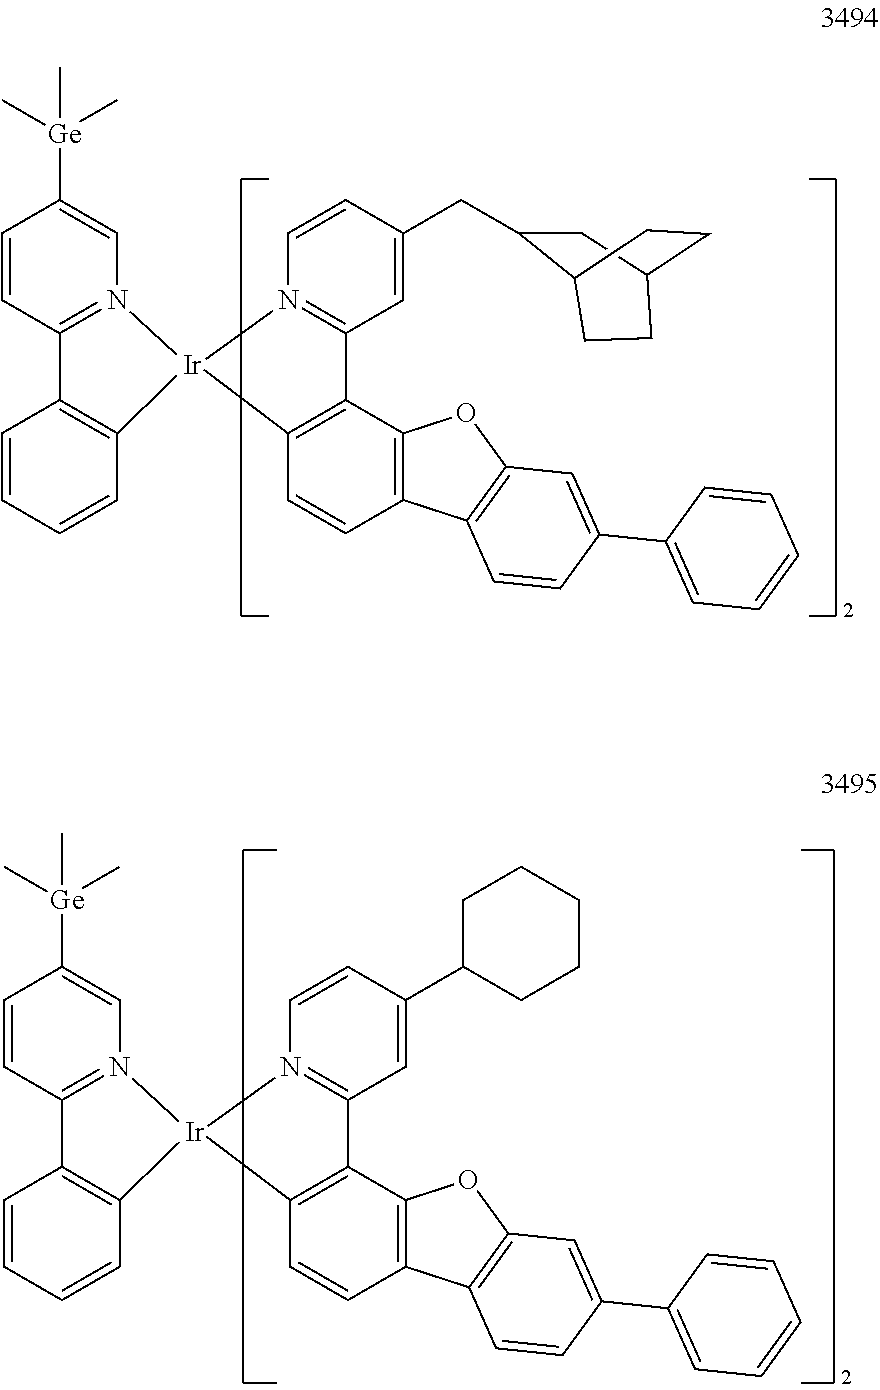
C1=CC2=N(C=C1[Ge](C)(C)C)[Ir]1(C3=C2C=CC=C3)N2=C(C=C(C3CCCCC3)C=C2)C2=C1C=CC1=C2OC2=C1C=CC(C1=CC=CC=C1)=C2.C1=CC2=N(C=C1[Ge](C)(C)C)[Ir]1(C3=C2C=CC=C3)N2=C(C=C(CC3CC4CCC3CC4)C=C2)C2=C1C=CC1=C2OC2=C1C=CC(C1=CC=CC=C1)=C2
